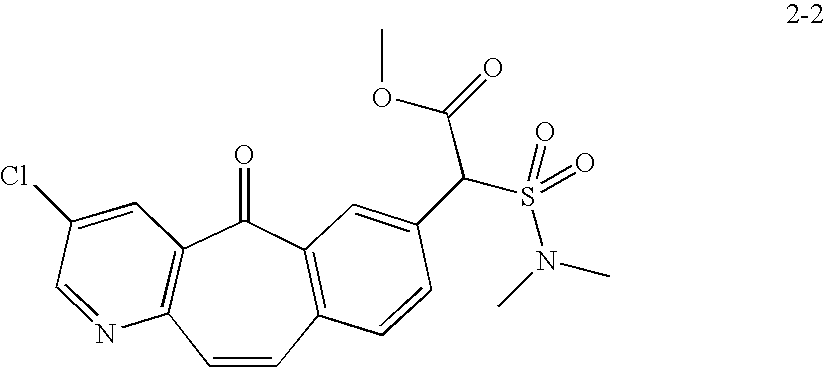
C12=C(C=CC3=C(C1=O)C=C(C(S(N(C)C)(=O)=O)C(=O)OC)C=C3)N=CC(Cl)=C2
